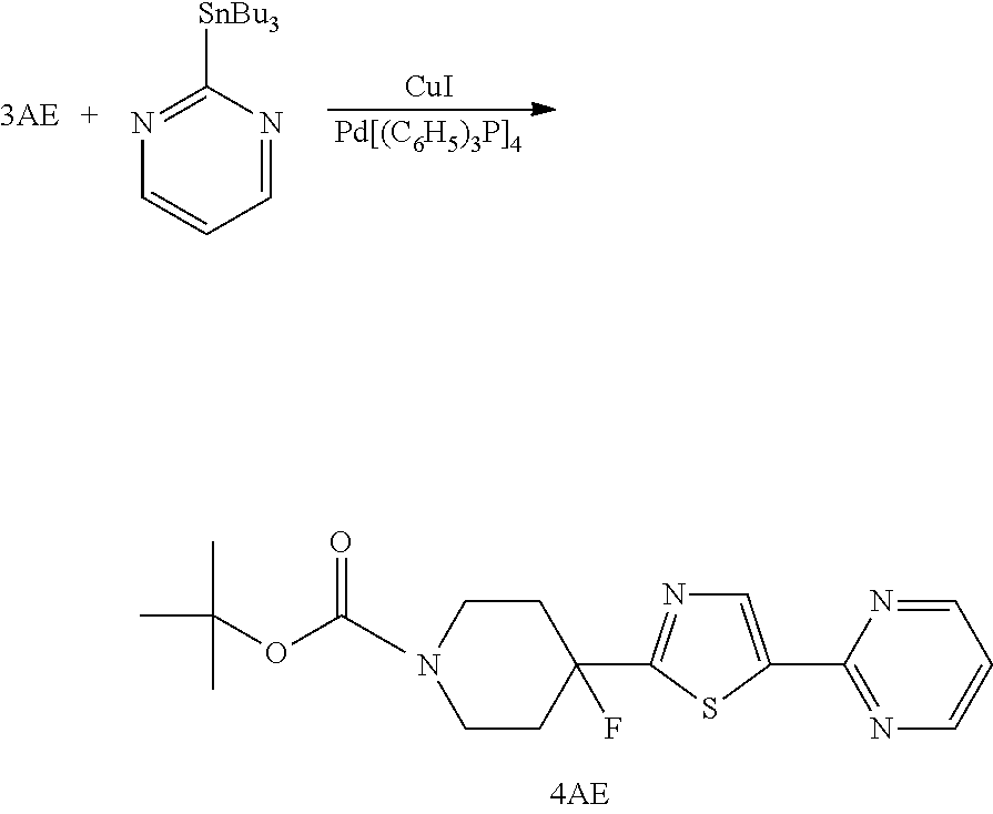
N1=C([SnBu3])N=CC=C1.[CuI].[Pd[(C6H5)3P]4].C1CC(C2=NC=C(C3=NC=CC=N3)S2)(F)CCN1.CC(=O)OC(C)(C)C
